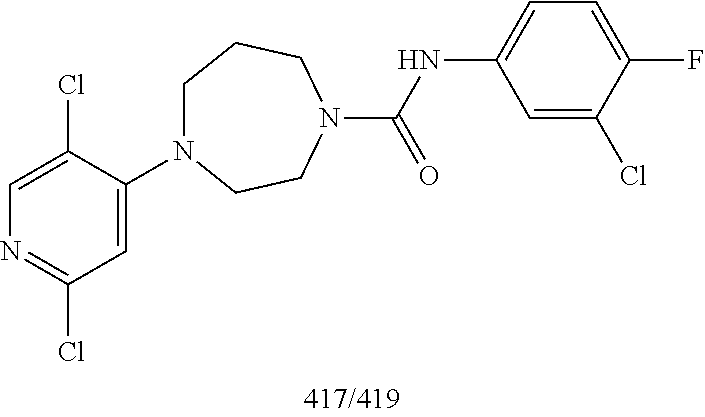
C1=C(Cl)C(N2CCCN(C(=O)NC3=CC=C(F)C(Cl)=C3)CC2)=CC(Cl)=N1
